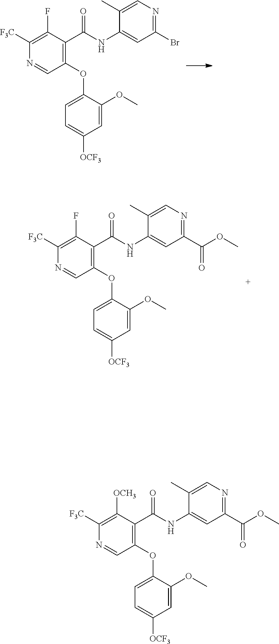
[F3C]C1=C(F)C(C(NC2=CC(Br)=NC=C2C)=O)=C(OC2=CC=C([OCF3])C=C2OC)C=N1.[F3C]C1=C(F)C(C(NC2=CC(C(OC)=O)=NC=C2C)=O)=C(OC2=CC=C([OCF3])C=C2OC)C=N1.[F3C]C1=C([OCH3])C(C(NC2=CC(C(OC)=O)=NC=C2C)=O)=C(OC2=CC=C([OCF3])C=C2OC)C=N1
